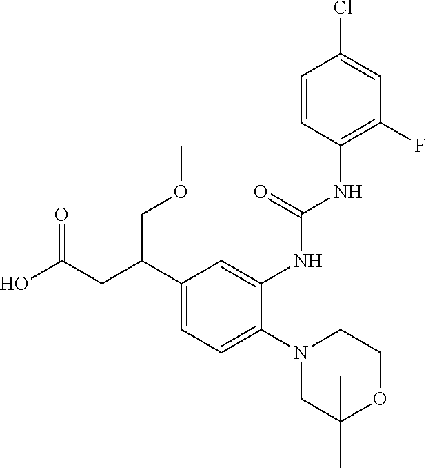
N1(C2=CC=C(C(CC(O)=O)COC)C=C2NC(NC2=C(F)C=C(Cl)C=C2)=O)CC(C)(C)OCC1
